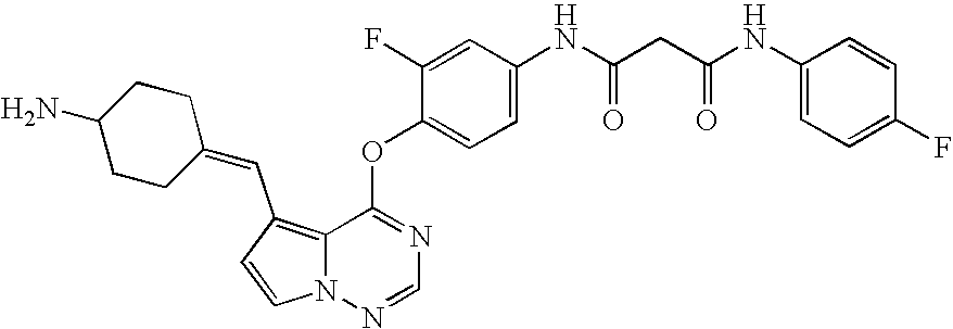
C1=CN2C(=C1C=C1CCC(N)CC1)C(OC1=CC=C(NC(CC(NC3=CC=C(F)C=C3)=O)=O)C=C1F)=NC=N2
